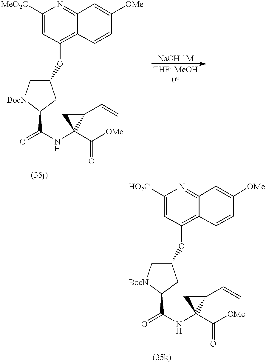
C1(OC2=C3C(=NC([MeO2C])=C2)C=C([OMe])C=C3)C[BocN]C(C(=O)NC2(C([OMe])=O)C(C=C)C2)C1.C1(OC2=C3C(=NC([HO2C])=C2)C=C([OMe])C=C3)C[BocN]C(C(=O)NC2(C([OMe])=O)C(C=C)C2)C1
